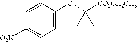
C1=CC([O2N])=CC=C1OC([CO2CH2CH3])(C)C
